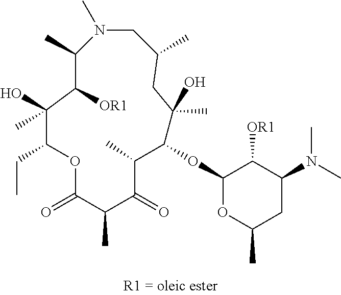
N1(C)CC(C)CC(C)(O)C(OC2OC(C)CC(N(C)C)C2[OR1])C(C)C(=O)C(C)C(=O)OC(CC)C(O)(C)C([OR1])C1C
